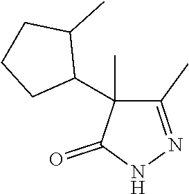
N1=C(C)C(C2C(C)CCC2)(C)C(=O)N1
